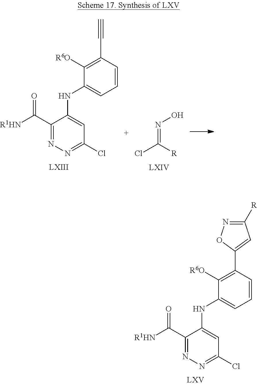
C1(C([R1HN])=O)=NN=C(Cl)C=C1NC1=CC=CC(C2=CC([R])=NO2)=C1[R6O].C1(C([R1HN])=O)=NN=C(Cl)C=C1NC1=CC=CC(C#C)=C1[R6O].ClC(=NO)[R]
